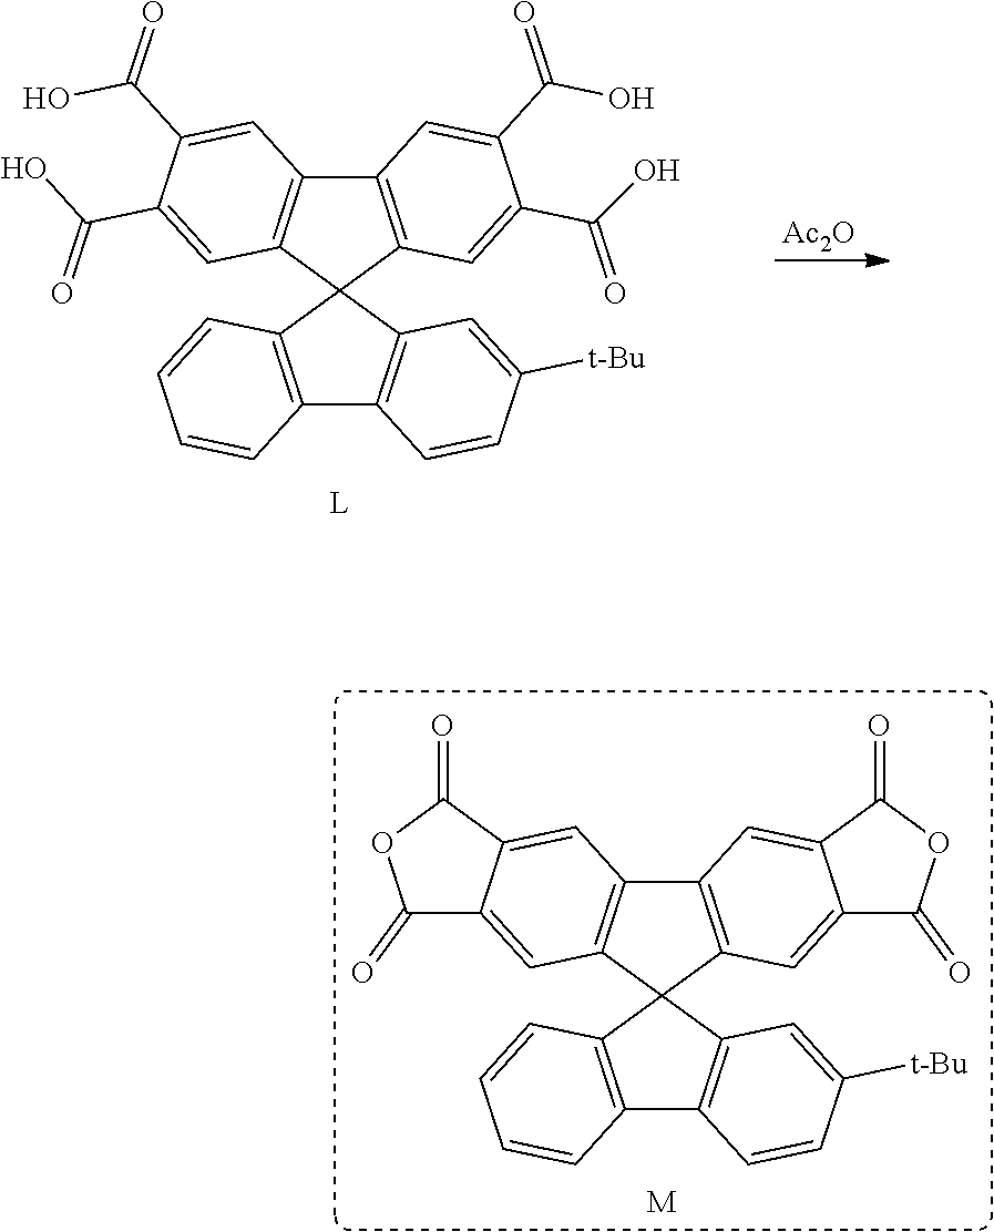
[Ac2O].C12=C(C=C(C(O)=O)C(C(=O)O)=C1)C1(C3=C2C=C(C(O)=O)C(C(=O)O)=C3)C2=C(C3=C1C=C([t-Bu])C=C3)C=CC=C2.C1=CC2=C(C=C1)C1(C3=C(C4=C1C=C1C(=C4)C(=O)OC1=O)C=C1C(=O)OC(=O)C1=C3)C1=C2C=CC([t-Bu])=C1.[M]
